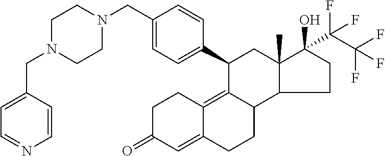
C1C(=O)C=C2C(=C3C(CC2)C2C(C)(CC3C3=CC=C(CN4CCN(CC5=CC=NC=C5)CC4)C=C3)C(O)(C(C(F)(F)F)(F)F)CC2)C1
